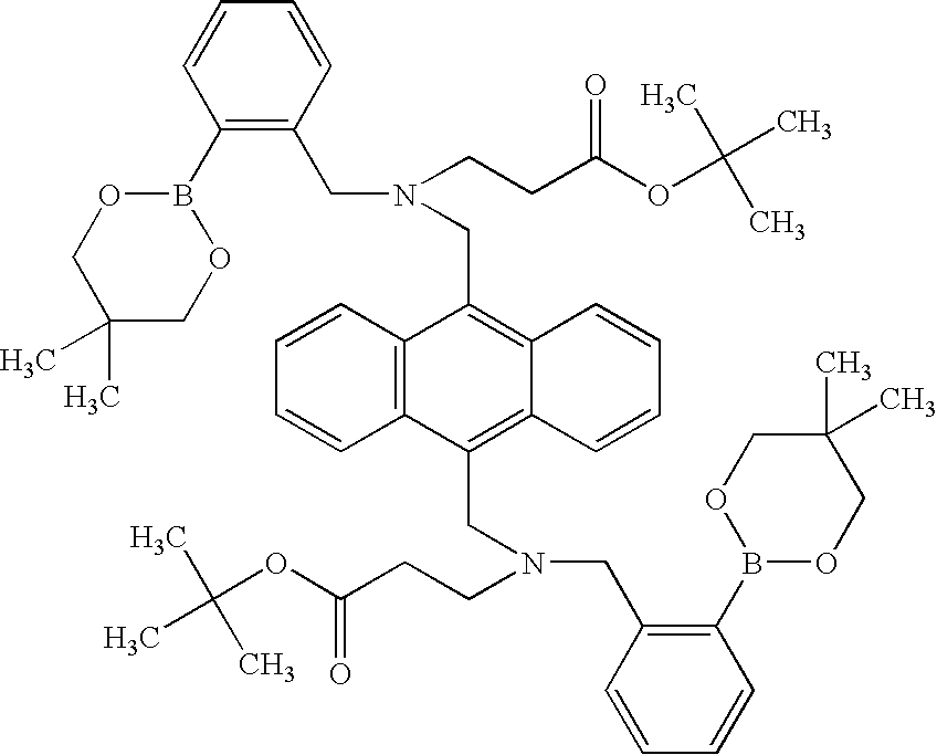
C1=CC2=C(C=C1)C(CN(CCC(OC(C)(C)C)=O)CC1=C(B3OCC(C)(C)CO3)C=CC=C1)=C1C(=C2CN(CCC(OC(C)(C)C)=O)CC2=C(B3OCC(C)(C)CO3)C=CC=C2)C=CC=C1
